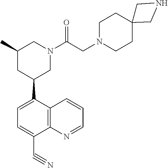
C1(C2CN(C(CN3CCC4(CC3)CNC4)=O)CC(C)C2)=CC=C(C#N)C2=C1C=CC=N2
